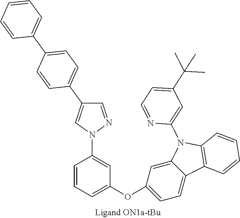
C1=CC=C(OC2=CC=C3C(=C2)N(C2=CC(C(C)(C)C)=CC=N2)C2=C3C=CC=C2)C=C1N1N=CC(C2=CC=C(C3=CC=CC=C3)C=C2)=C1
